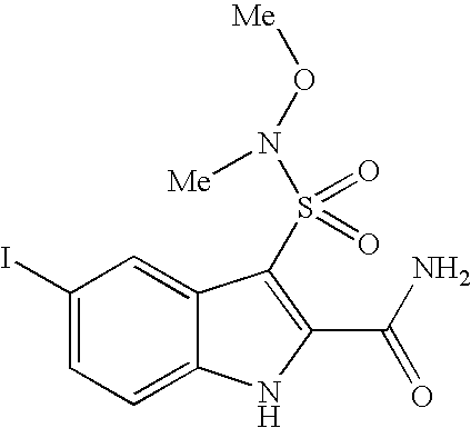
C1(I)=CC=C2C(=C1)C(S(=O)(=O)N(O[Me])[Me])=C(C(N)=O)N2
